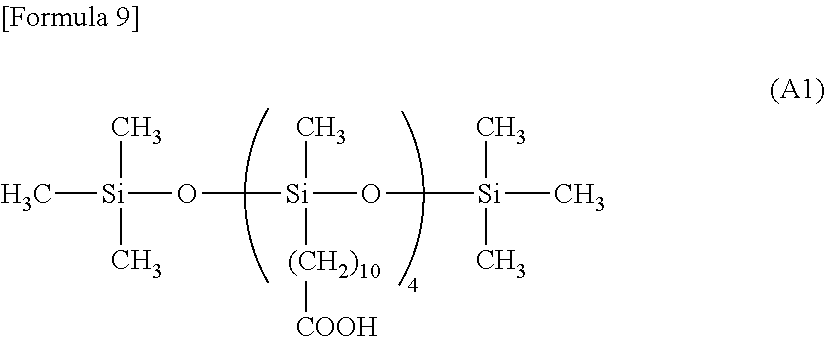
C[Si](O[Si](O[Si](C)(C)C)(C)[(CH2)10][COOH])(C)C
